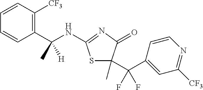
C1=CC(C(NC2=NC(=O)C(C(C3=CC([CF3])=NC=C3)(F)F)(C)S2)(C)[H])=C([CF3])C=C1
